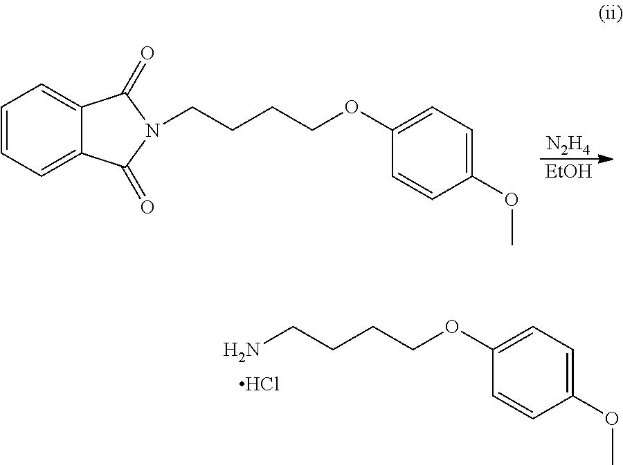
[N2H4].[EtOH].C1=CC=C2C(=C1)C(=O)N(CCCCOC1=CC=C(OC)C=C1)C2=O.Cl.NCCCCOC1=CC=C(OC)C=C1
